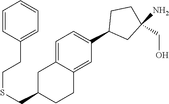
C1=C2C(=CC(C3CC(N)(CO)CC3)=C1)CCC(CSCCC1=CC=CC=C1)C2
